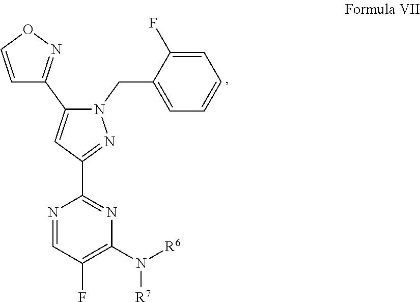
C1=NC(C2=NN(CC3=CC=CC=C3F)C(C3=NOC=C3)=C2)=NC(N([R6])[R7])=C1F
